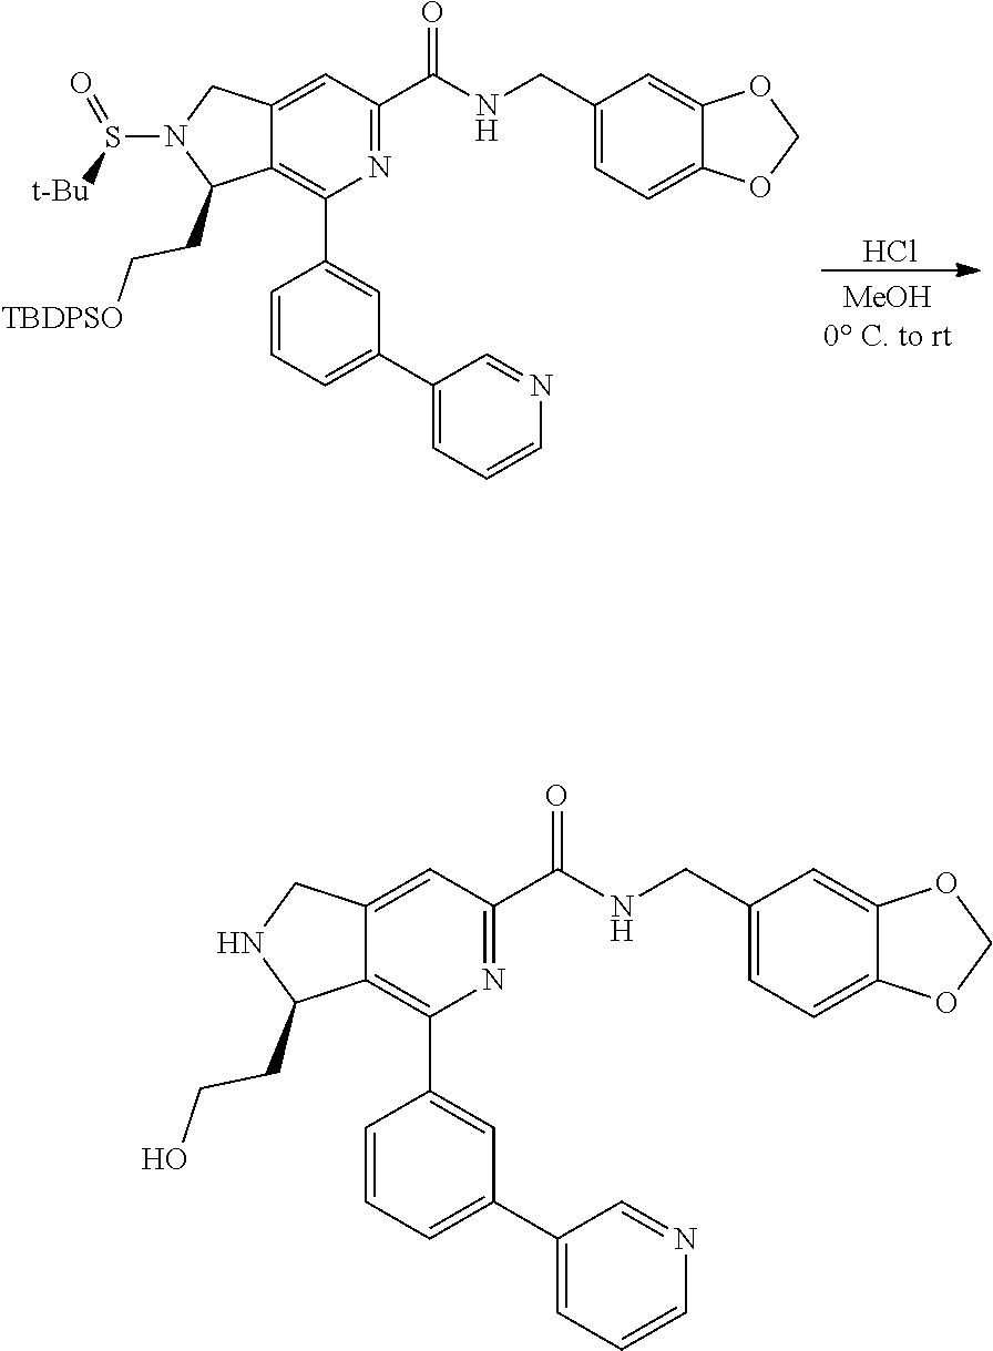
C12=CC(C(NCC3=CC=C4C(=C3)OCO4)=O)=NC(C3=CC(C4=CC=CN=C4)=CC=C3)=C1C(CCO)NC2.C12=CC(C(NCC3=CC=C4C(=C3)OCO4)=O)=NC(C3=CC(C4=CC=CN=C4)=CC=C3)=C1C(CC[TBDPSO])N(S(=O)[t-Bu])C2.Cl
